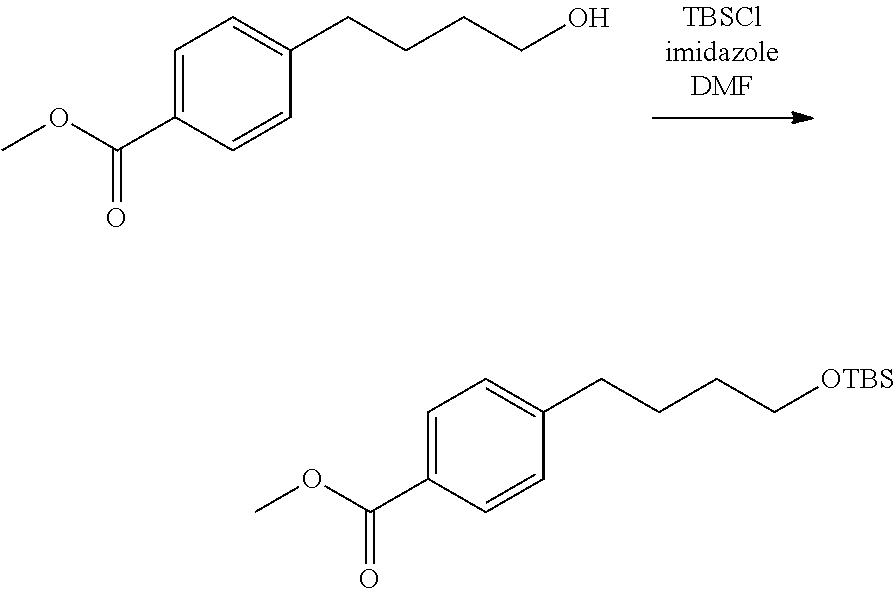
C1=C(C(OC)=O)C=CC(CCCCO)=C1.C1=C(C(OC)=O)C=CC(CCCC[OTBS])=C1
